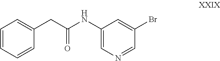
C1(CC(NC2=CN=CC(Br)=C2)=O)=CC=CC=C1
